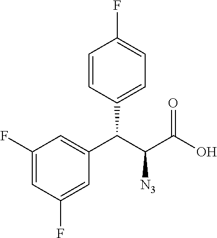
C1(F)=CC(F)=CC(C(C([N3])C(=O)O)C2=CC=C(F)C=C2)=C1
